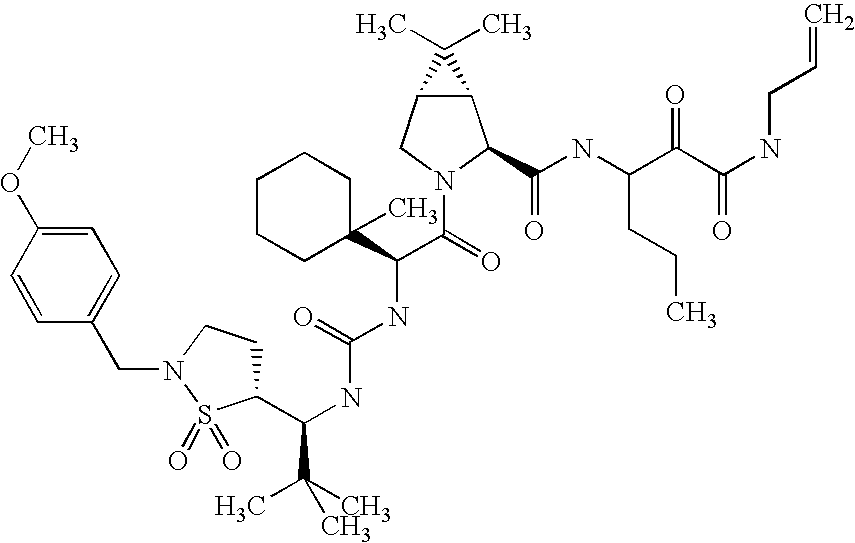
C12C(CN(C(C(NC(NC(C(C)(C)C)C3CCN(CC4=CC=C(OC)C=C4)S3(=O)=O)=O)C3(C)CCCCC3)=O)C1C(NC(C(C(NCC=C)=O)=O)CCC)=O)C2(C)C
